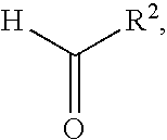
[H]C([R2])=O
